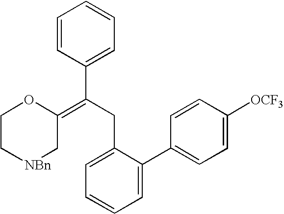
C1=C(C2=CC=C([OCF3])C=C2)C(CC(=C2C[NBn]CCO2)C2=CC=CC=C2)=CC=C1
